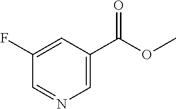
C1(F)=CC(C(OC)=O)=CN=C1
